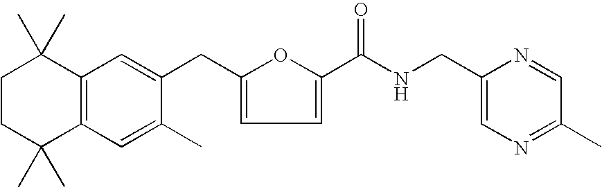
C(C1=CC=C(C(NCC2=CN=C(C)C=N2)=O)O1)C1=CC2=C(C=C1C)C(C)(C)CCC2(C)C
